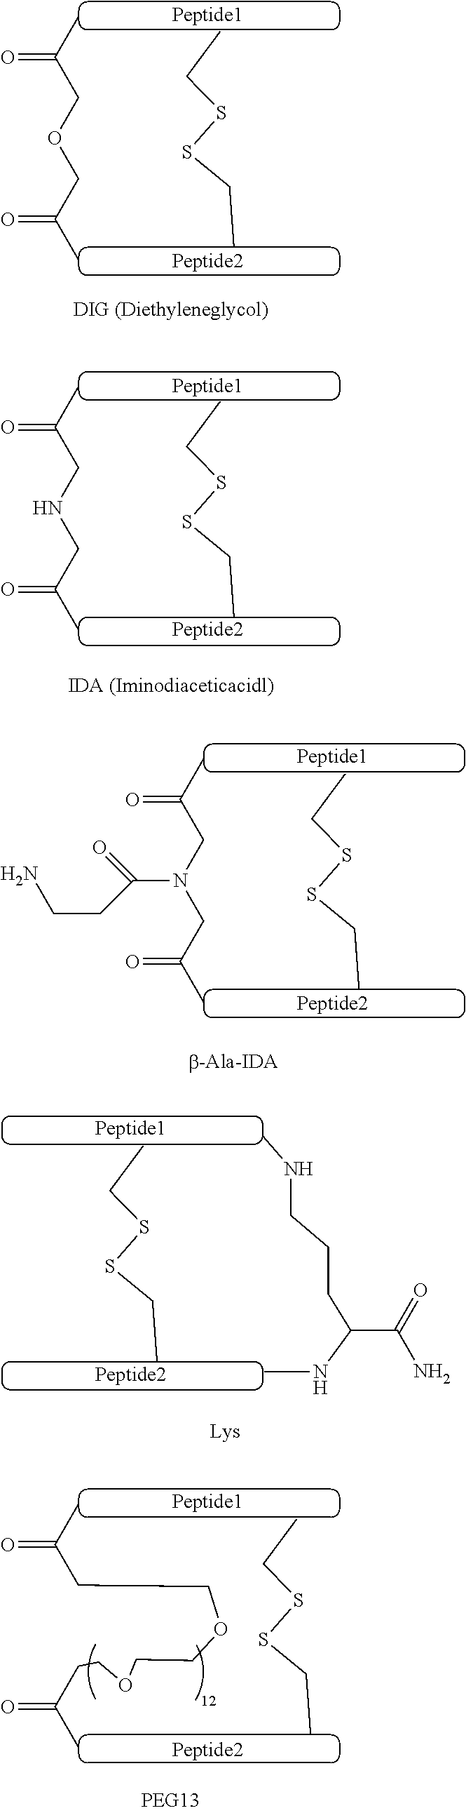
CC(COCC(C)=O)=O.CCSSCC.CC(CNCC(C)=O)=O.CCSSCC.CC(CN(CC(C)=O)C(=O)CCN)=O.CCSSCC.CCSSCC.CNCCCC(NC)C(=O)N.CCSSCC.CC(CCOCCOCCC(C)=O)=O
